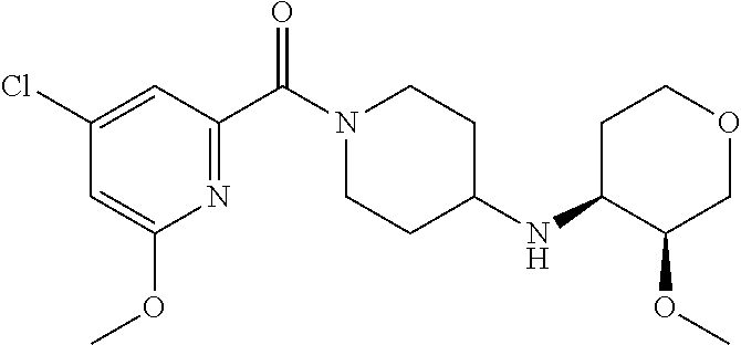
COC1C(NC2CCN(C(C3=NC(OC)=CC(Cl)=C3)=O)CC2)CCOC1
